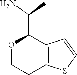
O1CCC2=C(C=CS2)C1C(C)N
